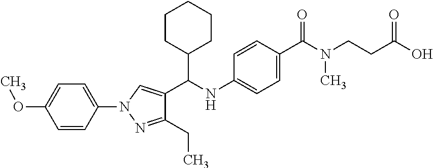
C1(C(NC2=CC=C(C(=O)N(CCC(O)=O)C)C=C2)C2=CN(C3=CC=C(OC)C=C3)N=C2CC)CCCCC1
